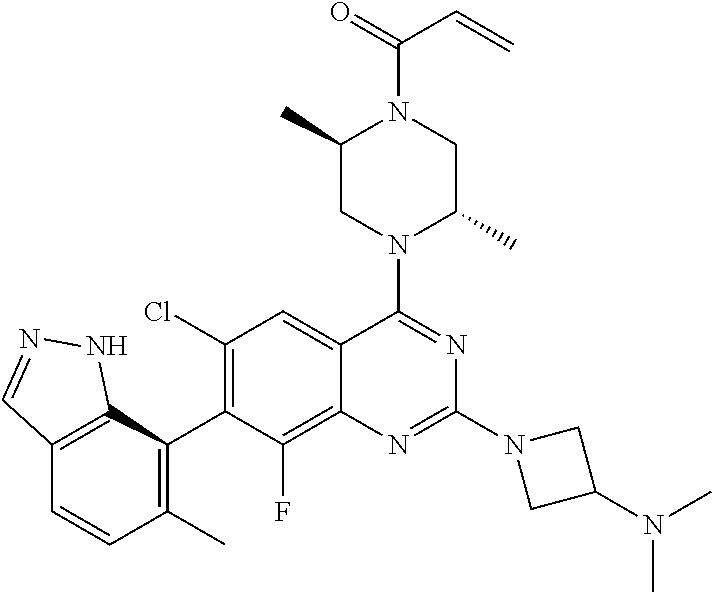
C12=C(C(C3=C(Cl)C=C4C(=C3F)N=C(N3CC(N(C)C)C3)N=C4N3C(C)CN(C(=O)C=C)C(C)C3)=C(C)C=C1)NN=C2
